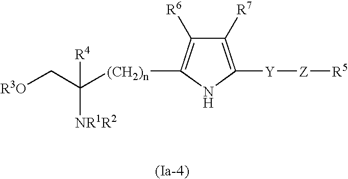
C1([R7])=C([Y][Z][R5])NC([(CH2)n]C(C[R3O])([R4])[NR1R2])=C1[R6]
